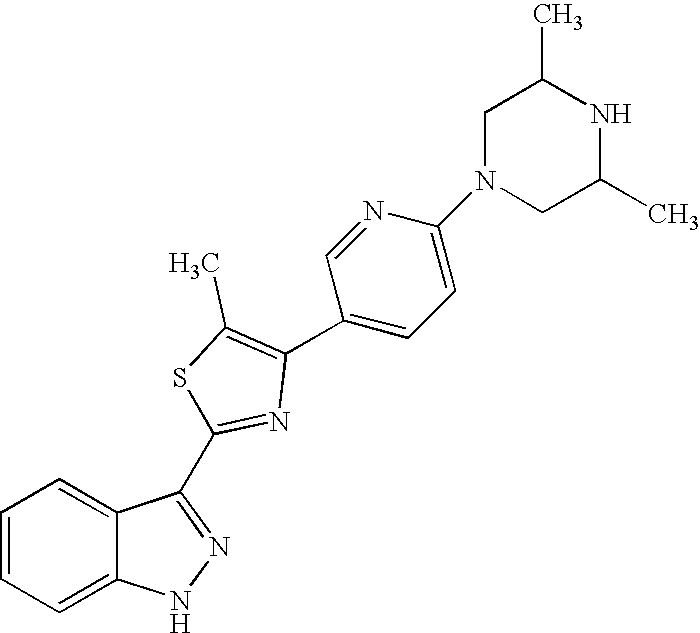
C1=CC=C2C(=C1)NN=C2C1=NC(C2=CC=C(N3CC(C)NC(C)C3)N=C2)=C(C)S1
